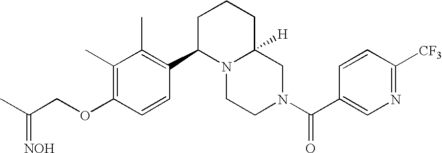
C(OC1=C(C)C(C)=C(C2N3C([H])(CN(C(=O)C4=CN=C([CF3])C=C4)CC3)CCC2)C=C1)C(C)=[NOH]
